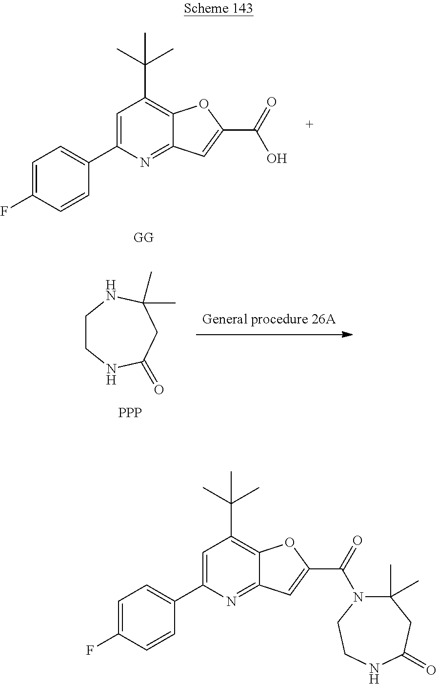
C1=C(C2=CC=C(F)C=C2)N=C2C(=C1C(C)(C)C)OC(C(O)=O)=C2.C1CNC(=O)CC(C)(C)N1.[PPP].C1=C(C2=CC=C(F)C=C2)N=C2C(=C1C(C)(C)C)OC(C(=O)N1C(C)(C)CC(=O)NCC1)=C2
